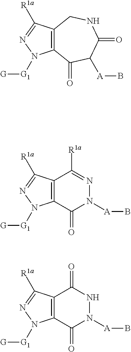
C12=C(C([R1a])=NN1[G1][G])C([R1a])=NN([A]B)C2=O.C12=C(C([R1a])=NN1[G1][G])CNC(=O)C([A]B)C2=O.C12=C(C([R1a])=NN1[G1][G])C(=O)NN([A]B)C2=O
